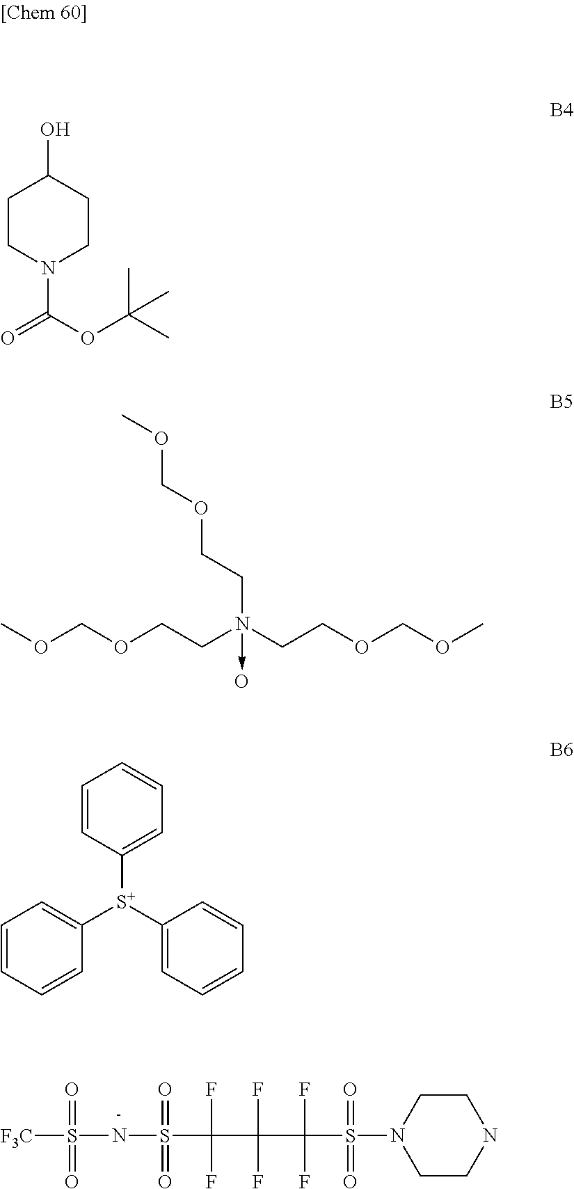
C1CN(C(OC(C)(C)C)=O)CCC1O.COCOCCN(CCOCOC)(CCOCOC)->O.C1=CC([S+](C2=CC=CC=C2)C2=CC=CC=C2)=CC=C1.[F3C]S(NS(C(F)(F)C(F)(C(F)(S(=O)(N1CCNCC1)=O)F)F)(=O)=O)(=O)=O
